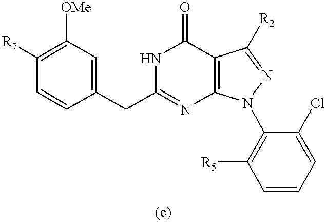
C1(CC2=NC3=C(C(=O)N2)C([R2])=NN3C2=C([R5])C=CC=C2Cl)=CC([OMe])=C([R7])C=C1
